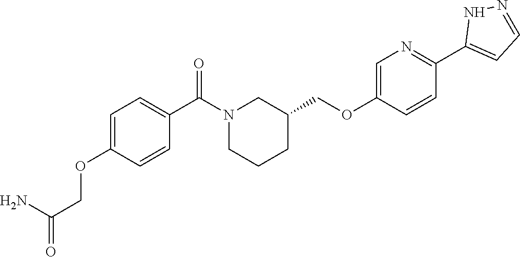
N1(C(C2=CC=C(OCC(N)=O)C=C2)=O)CCCC(COC2=CN=C(C3=CC=NN3)C=C2)C1
